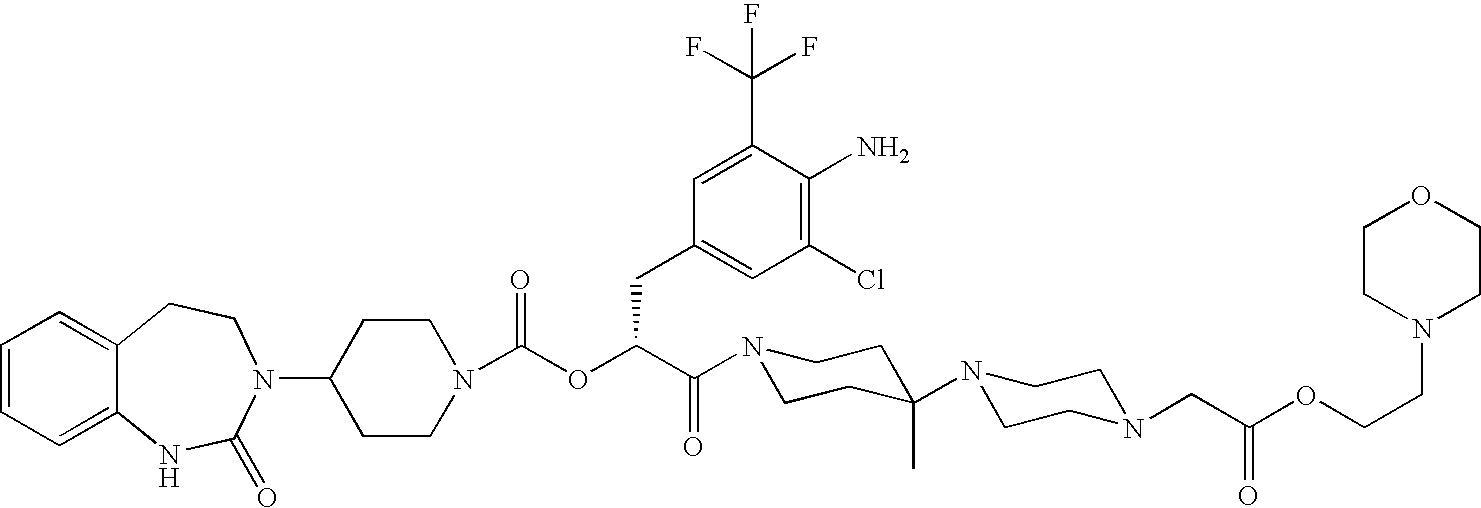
C1(N2C(=O)NC3=CC=CC=C3CC2)CCN(C(OC(C(N2CCC(N3CCN(CC(OCCN4CCOCC4)=O)CC3)(C)CC2)=O)CC2=CC(Cl)=C(N)C(C(F)(F)F)=C2)=O)CC1
